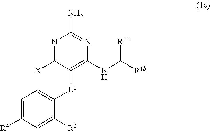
N1=C([X])C([L1]C2=CC=C([R4])C=C2[R3])=C(NC([R1b])[R1a])N=C1N
